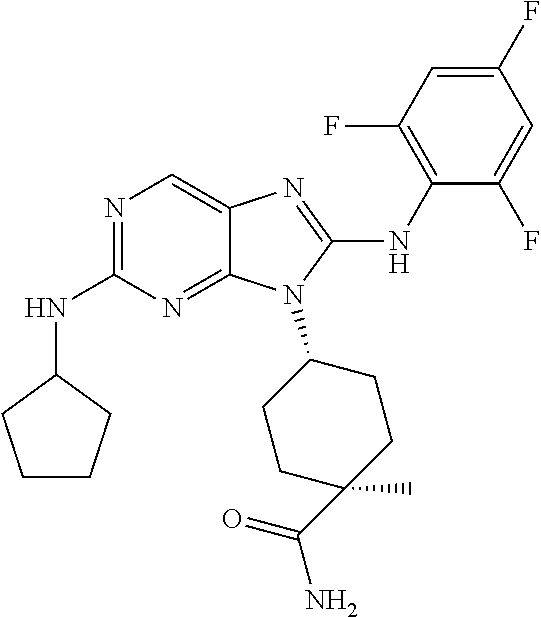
N1=C(NC2CCCC2)N=C2C(=C1)N=C(NC1=C(F)C=C(F)C=C1F)N2C1CCC(C)(C(=O)N)CC1
